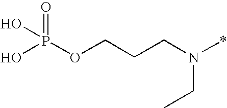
O(P(O)(=O)O)CCCN(*)CC
